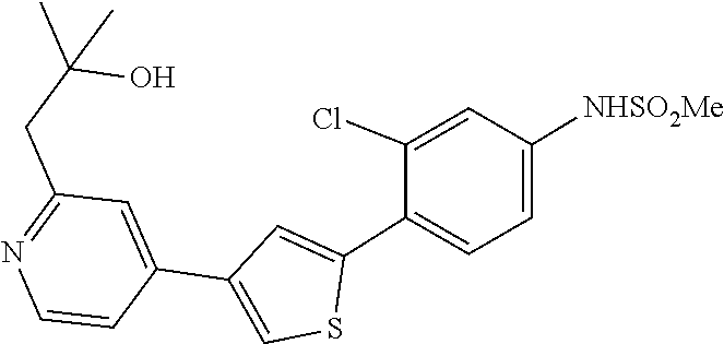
C1=C(C2=CSC(C3=CC=C([NHSO2Me])C=C3Cl)=C2)C=CN=C1CC(C)(C)O
